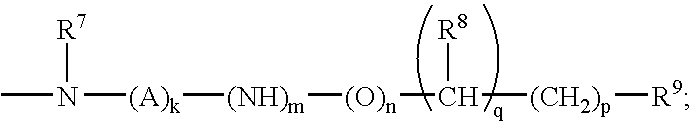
CN([(A)k][(NH)m][(O)n]C([(CH2)p][R9])[R8])[R7]
